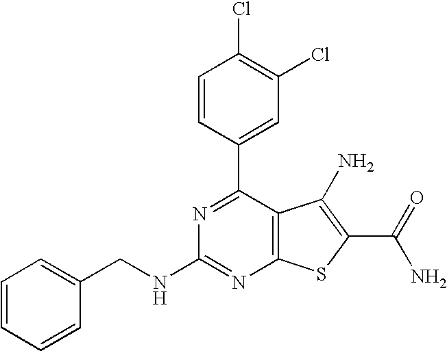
C1=CC(C2=NC(NCC3=CC=CC=C3)=NC3=C2C(N)=C(C(N)=O)S3)=CC(Cl)=C1Cl
